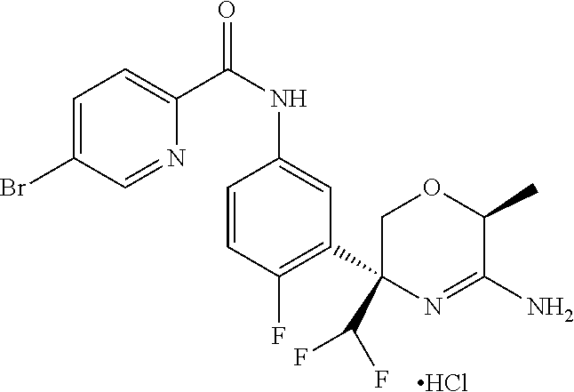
Cl.C1(C(F)F)(C2=C(F)C=CC(NC(C3=CC=C(Br)C=N3)=O)=C2)N=C(N)C(C)OC1
